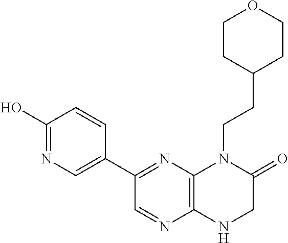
C1(O)=NC=C(C2=NC3=C(N=C2)NCC(=O)N3CCC2CCOCC2)C=C1
